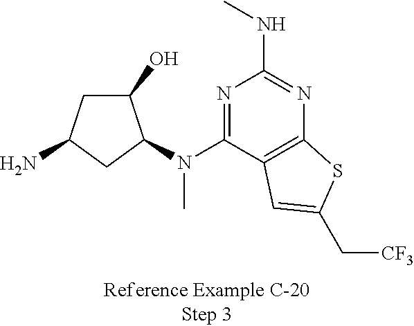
NC1CC(O)C(N(C2=NC(NC)=NC3=C2C=C(C[CF3])S3)C)C1
